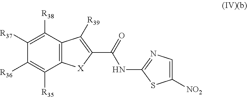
C12=C(C([R38])=C([R37])C([R36])=C1[R35])C([R39])=C(C(NC1=NC=C([NO2])S1)=O)[X]2
